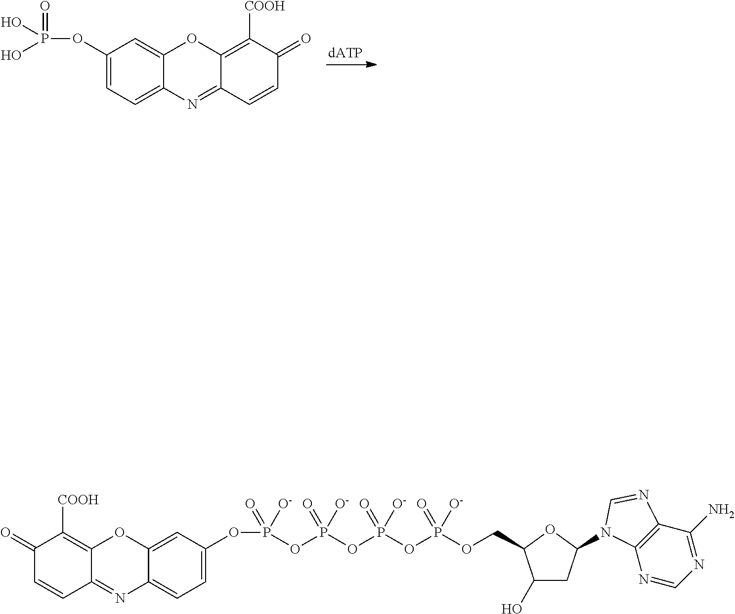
C1=CC(=O)C([COOH])=C2C1=NC1=CC=C(OP(=O)(O)O)C=C1O2.C1=CC(=O)C([COOH])=C2C1=NC1=CC=C(OP(OP(OP(OP(OCC3C(O)CC(N4C5=C(C(N)=NC=N5)N=C4)O3)(=O)[O-])(=O)[O-])(=O)[O-])(=O)[O-])C=C1O2
